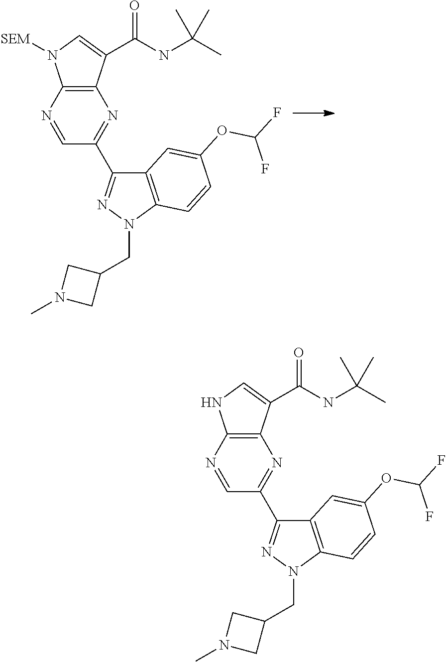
C12=C(C(C(NC(C)(C)C)=O)=CN1)N=C(C1=NN(CC3CN(C)C3)C3=C1C=C(OC(F)F)C=C3)C=N2.C12=C(C(C(NC(C)(C)C)=O)=CN1[SEM])N=C(C1=NN(CC3CN(C)C3)C3=C1C=C(OC(F)F)C=C3)C=N2
